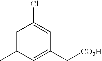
C1(C[CO2H])=CC(C)=CC(Cl)=C1
